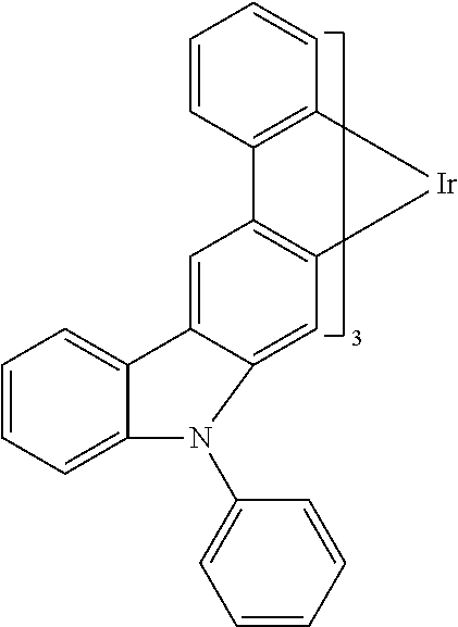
C1=CC2=C(C=C1)[Ir]C1=C2C=C2C(=C1)N(C1=CC=CC=C1)C1=CC=CC=C21
